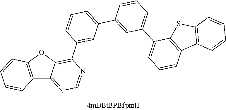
C12=C(OC3=C(C4=CC(C5=CC(C6=CC=CC7=C6SC6=C7C=CC=C6)=CC=C5)=CC=C4)N=CN=C13)C=CC=C2
